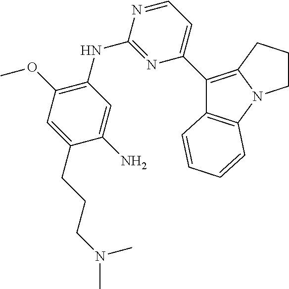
C1(C2=C3N(C4=C2C=CC=C4)CCC3)=CC=NC(NC2=C(OC)C=C(CCCN(C)C)C(N)=C2)=N1
